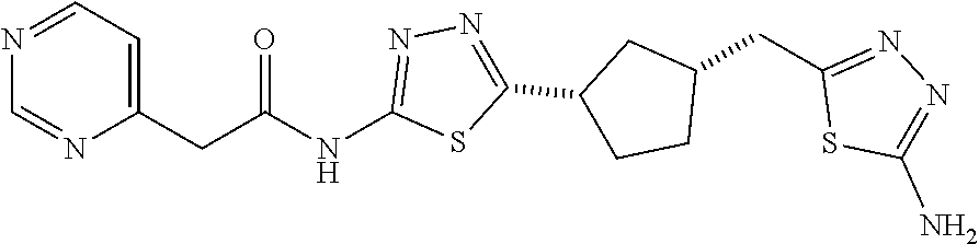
N1=CC=C(CC(=O)NC2=NN=C(C3CCC(CC4=NN=C(N)S4)C3)S2)N=C1
